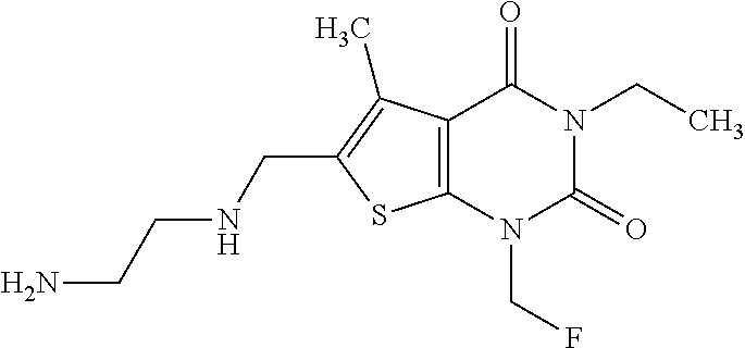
C12=C(N(CF)C(=O)N(CC)C1=O)SC(CNCCN)=C2C
